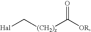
[Hal]C[(CH2)z]C([OR])=O
